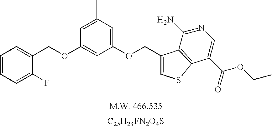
C1=CC=C(F)C(COC2=CC(OCC3=CSC4=C3C(N)=NC=C4C(=O)OCC)=CC(C)=C2)=C1.[C25H23FN2O4S]
